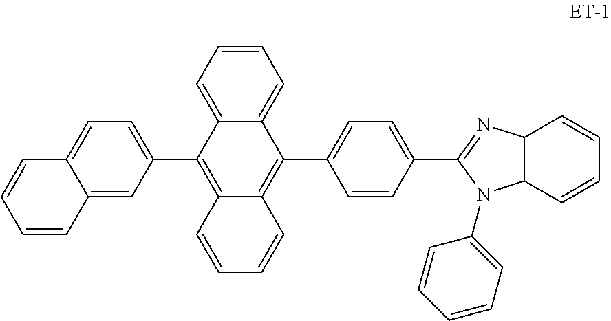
C1=CC=C2C(=C1)C(C1=CC=C(C3=NC4C(N3C3=CC=CC=C3)C=CC=C4)C=C1)=C1C(=C2C2=CC=C3C(=C2)C=CC=C3)C=CC=C1
